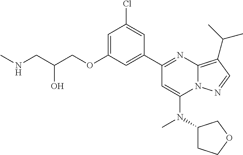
C1=C(OCC(CNC)O)C=C(C2=NC3=C(C(C)C)C=NN3C(N(C3CCOC3)C)=C2)C=C1Cl
